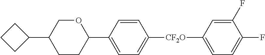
C1(C2CCC2)COC(C2=CC=C([CF2O]C3=CC=C(F)C(F)=C3)C=C2)CC1
